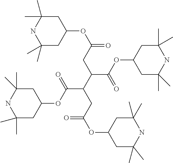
C1(C)(C)CC(OC(=O)CC(C(CC(OC2CC(C)(C)NC(C)(C)C2)=O)C(=O)OC2CC(C)(C)NC(C)(C)C2)C(=O)OC2CC(C)(C)NC(C)(C)C2)CC(C)(C)N1
